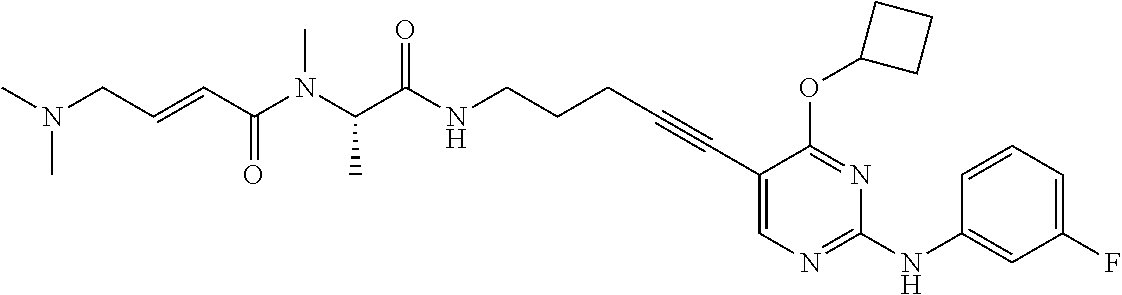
C1(C#CCCCNC(=O)C(N(C(C=CCN(C)C)=O)C)C)=CN=C(NC2=CC(F)=CC=C2)N=C1OC1CCC1
